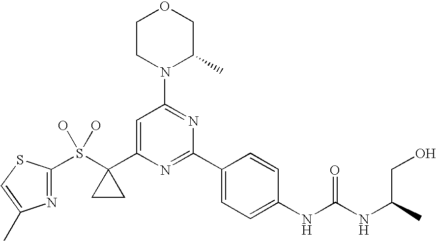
S(C1(C2=CC(N3C(C)COCC3)=NC(C3=CC=C(NC(NC(CO)C)=O)C=C3)=N2)CC1)(O)(O)C1=NC(C)=CS1
